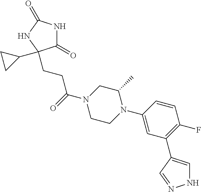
C1(=O)NC(=O)NC1(C1CC1)CCC(N1CCN(C2=CC(C3=CNN=C3)=C(F)C=C2)C(C)C1)=O
